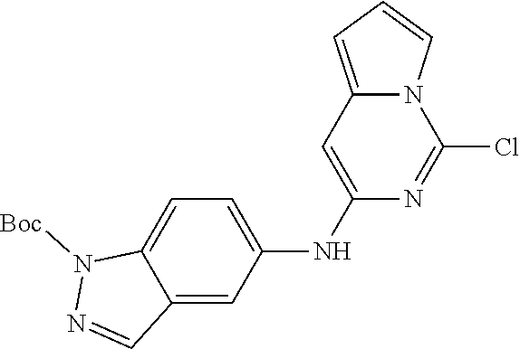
C12=CC=C(NC3=CC4=CC=CN4C(Cl)=N3)C=C1C=NN2[Boc]
